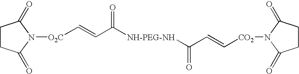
[O2C](C=CC([NH-PEG-NH]C(=O)C=C[CO2]N1C(=O)CCC1=O)=O)N1C(=O)CCC1=O
